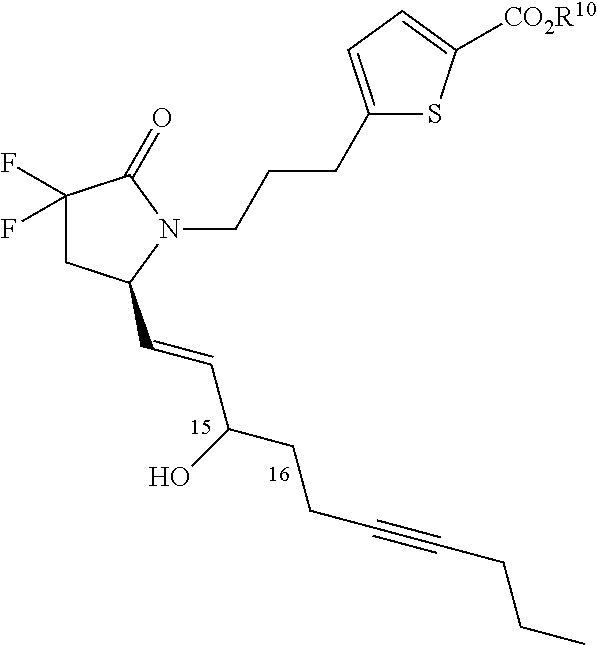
C1(F)(F)CC(C=CC(CCC#CCCC)O)N(CCCC2=CC=C([CO2R10])S2)C1=O
